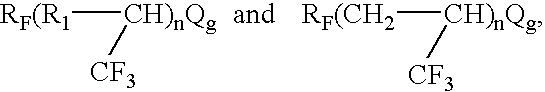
[RF(R1][CH)nQg][CF3].[RF(CH2][CH)nQg][CF3]
